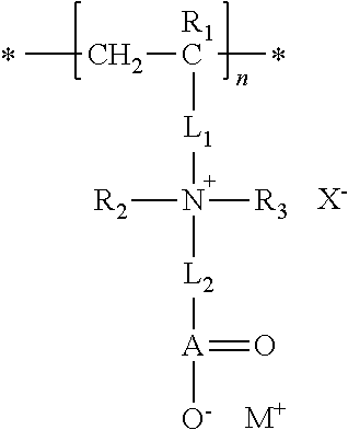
CC[R1C](C)[L1]N([R3])([R2])[L2][A](=O)[O-].[X-].[M+]
